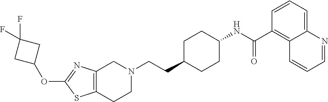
C(CC1CCC(NC(C2=C3C(=CC=C2)N=CC=C3)=O)CC1)N1CC2=C(CC1)SC(OC1CC(F)(F)C1)=N2
